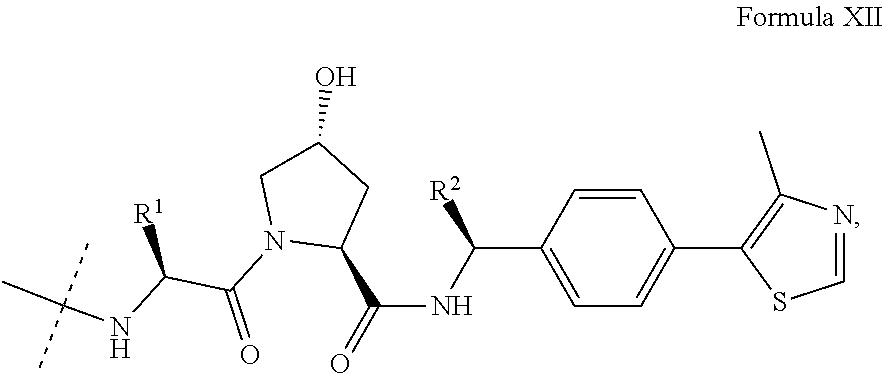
N(C(C(N1C(C(=O)NC(C2=CC=C(C3=C(C)N=CS3)C=C2)[R2])CC(O)C1)=O)[R1])C(C)(C)C
